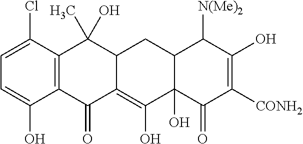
C1=C(Cl)C2=C(C(O)=C1)C(=O)C1=C(O)C3(O)C(CC1C2(O)C)C([N(Me)2])C(O)=C([CONH2])C3=O
